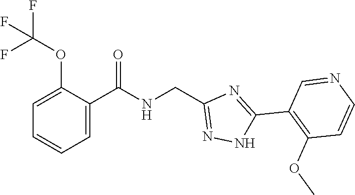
C1=C(C(NCC2=NNC(C3=C(OC)C=CN=C3)=N2)=O)C(OC(F)(F)F)=CC=C1
